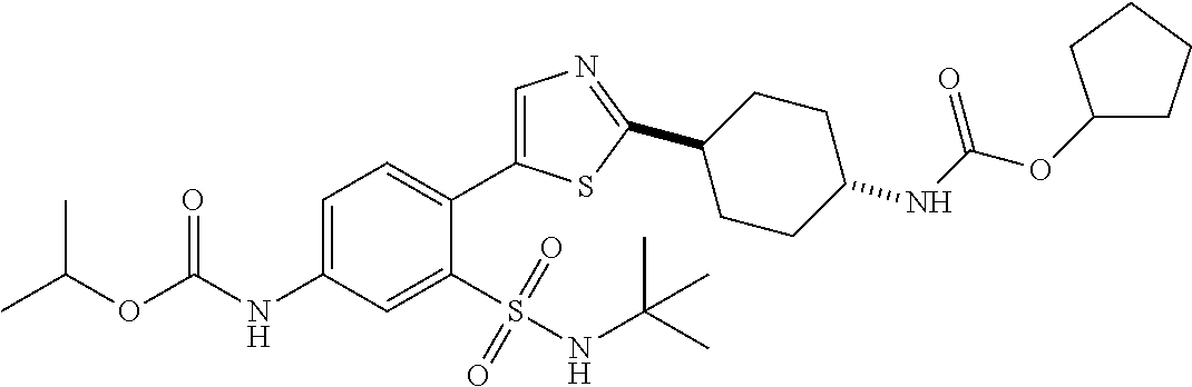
CC(OC(NC1=CC=C(C2=CN=C(C3CCC(NC(OC4CCCC4)=O)CC3)S2)C(S(NC(C)(C)C)(=O)=O)=C1)=O)C
